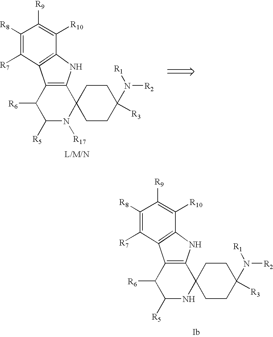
C1([R5])N([R17])C2(C3=C(C1[R6])C1=C(N3)C([R10])=C([R9])C([R8])=C1[R7])CCC([R3])(N([R1])[R2])CC2.C1([R5])NC2(C3=C(C1[R6])C1=C(N3)C([R10])=C([R9])C([R8])=C1[R7])CCC([R3])(N([R1])[R2])CC2
